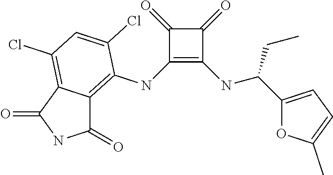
C1(NC2=C3C(=C(Cl)C=C2Cl)C(=O)NC3=O)=C(NC(C2=CC=C(C)O2)CC)C(=O)C1=O
